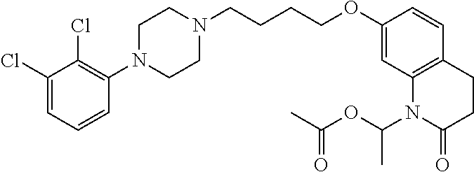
C1(Cl)=CC=CC(N2CCN(CCCCOC3=CC4=C(C=C3)CCC(=O)N4C(OC(=O)C)C)CC2)=C1Cl
